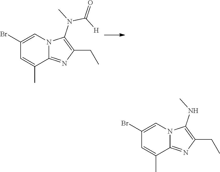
C1(Br)=CN2C(=NC(CC)=C2N(C(=O)[H])C)C(C)=C1.C1(Br)=CN2C(=NC(CC)=C2NC)C(C)=C1
